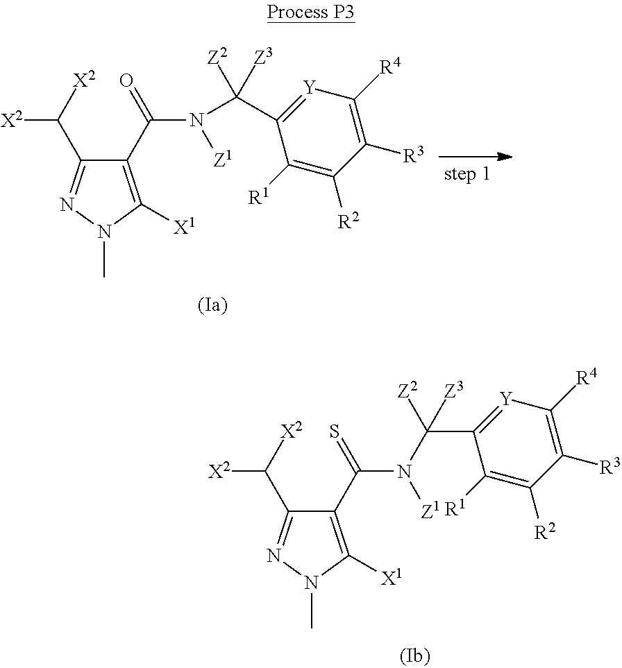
C1(C(=S)N(C(C2=[Y]C([R4])=C([R3])C([R2])=C2[R1])([Z2])[Z3])[Z1])=C([X1])N(C)N=C1C([X2])[X2].C1(C(=O)N(C(C2=[Y]C([R4])=C([R3])C([R2])=C2[R1])([Z2])[Z3])[Z1])=C([X1])N(C)N=C1C([X2])[X2]
